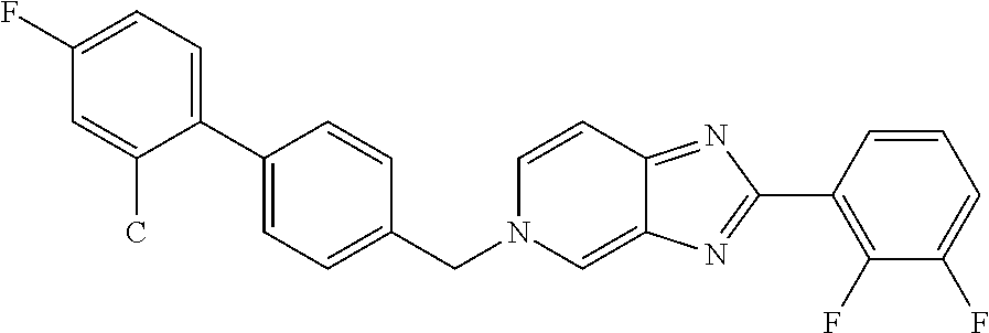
C1(F)=CC=C(C2=CC=C(CN3C=C4C(=NC(C5=C(F)C(F)=CC=C5)=N4)C=C3)C=C2)C(C)=C1
